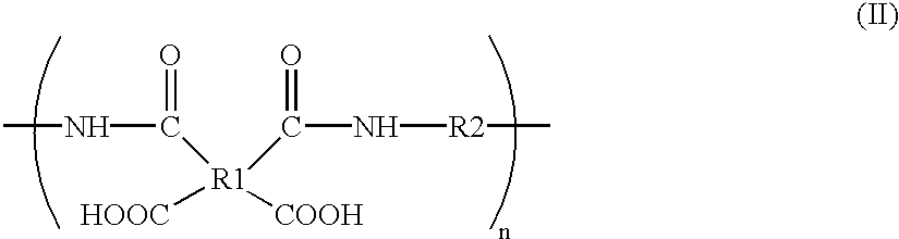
[HOOC][R1]([COOH])(C(NC)=O)C(N[R2]C)=O
